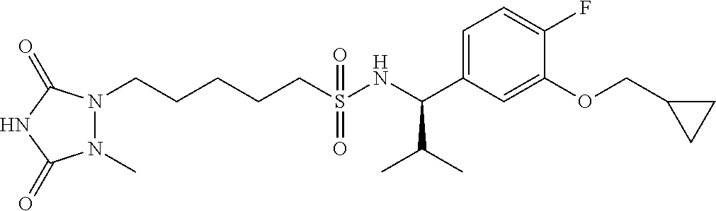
N1(CCCCCS(NC(C2=CC=C(F)C(OCC3CC3)=C2)C(C)C)(=O)=O)N(C)C(=O)NC1=O
